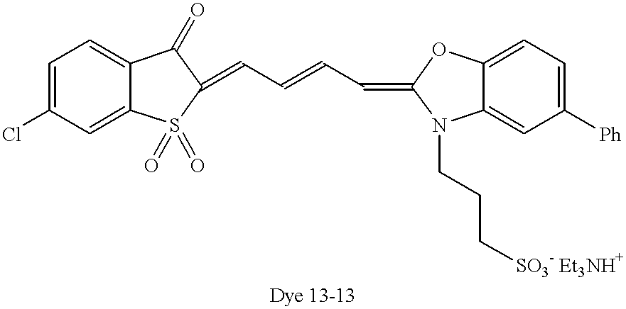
C(=C1S(=O)(=O)C2=CC(Cl)=CC=C2C1=O)C=CC=C1OC2=CC=C([Ph])C=C2N1CCC[SO3- Et3NH+]
